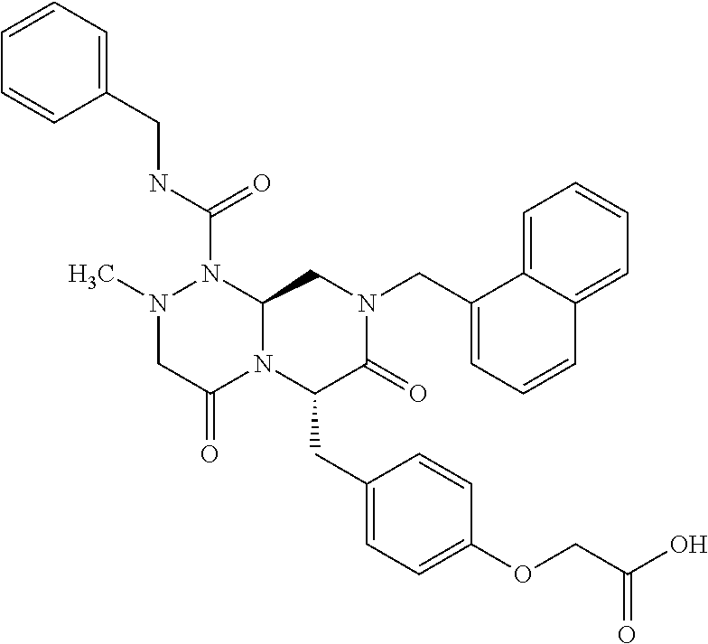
N1(C)CC(=O)N2C(N1C(NCC1=CC=CC=C1)=O)CN(CC1=CC=CC3=CC=CC=C31)C(=O)C2CC1=CC=C(OCC(O)=O)C=C1
